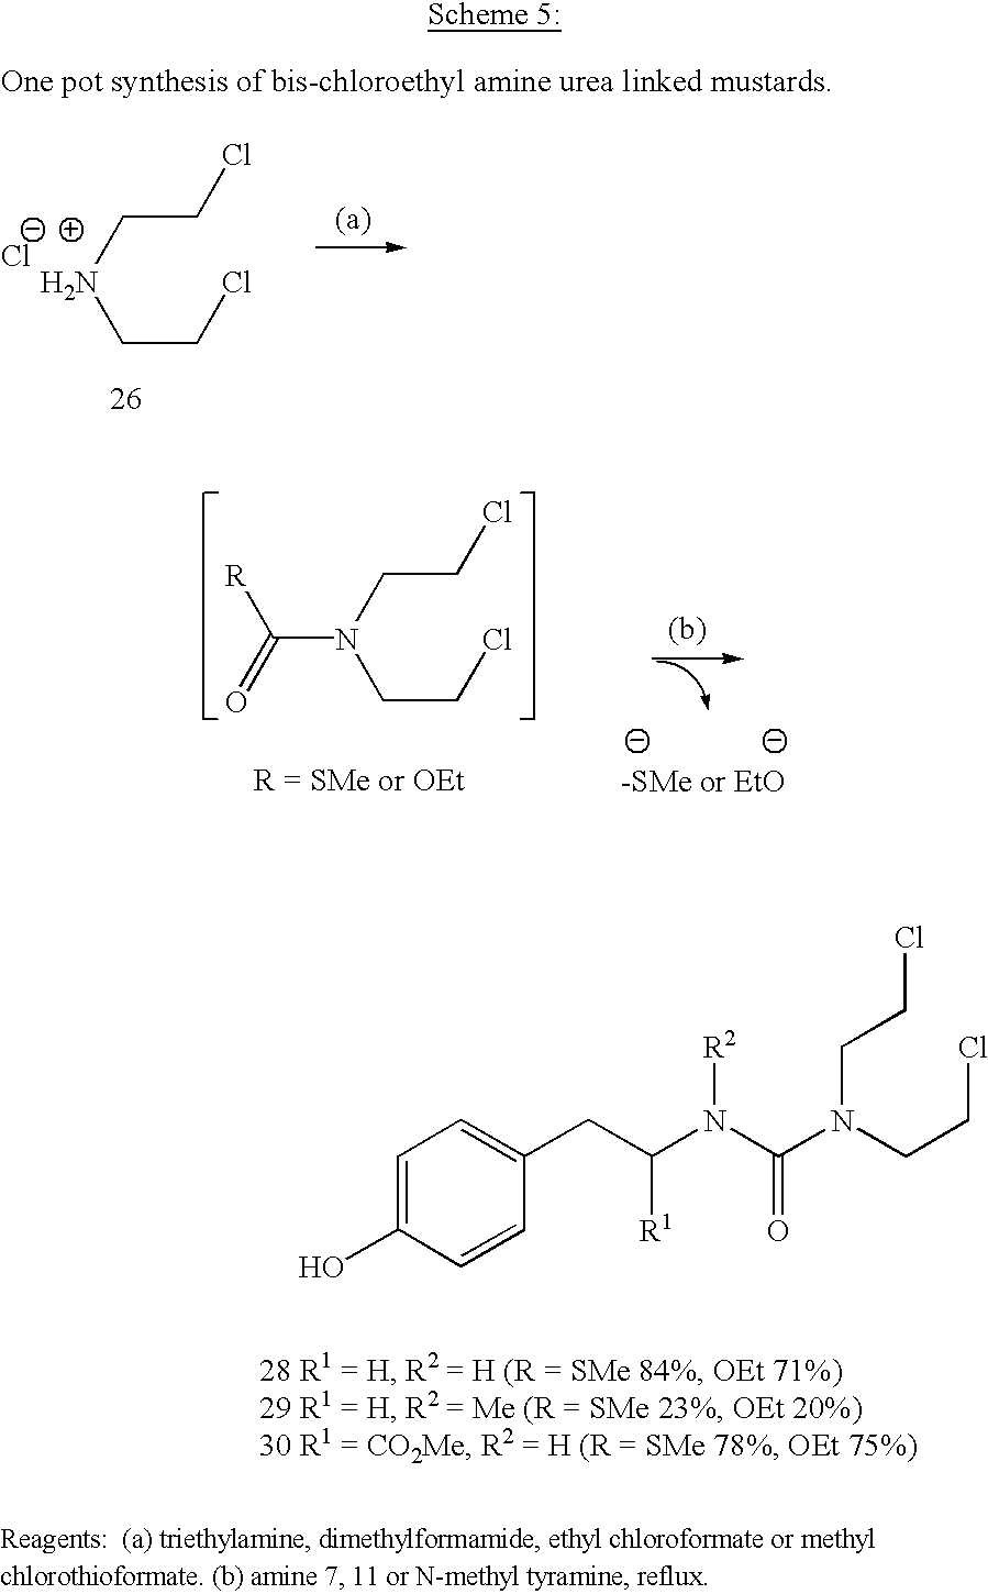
C(CCl)NCCCl.[Cl-].C1=C(O)C=CC(CC(N(C(N(CCCl)CCCl)=O)[R2])[R1])=C1.C(CCl)N(CCCl)C([R])=O
